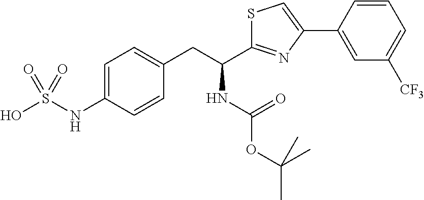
C1=C(NS(O)(=O)=O)C=CC(CC(NC(=O)OC(C)(C)C)C2=NC(C3=CC([CF3])=CC=C3)=CS2)=C1
